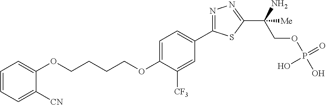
O(CCCCOC1=CC=C(C2=NN=C(C(COP(O)(=O)O)(N)[Me])S2)C=C1[CF3])C1=CC=CC=C1[CN]
